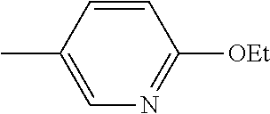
C1=CC(C)=CN=C1[OEt]
